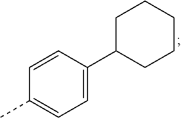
C1C(C2=CC=C(C)C=C2)CCCC1
